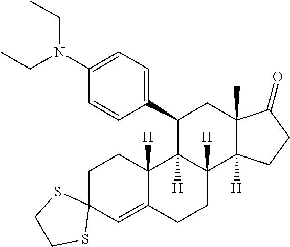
C1(C2C3([H])C([H])(C4([H])C(C)(C2)C(=O)CC4)CCC2=CC4(CCC32[H])SCCS4)=CC=C(N(CC)CC)C=C1
